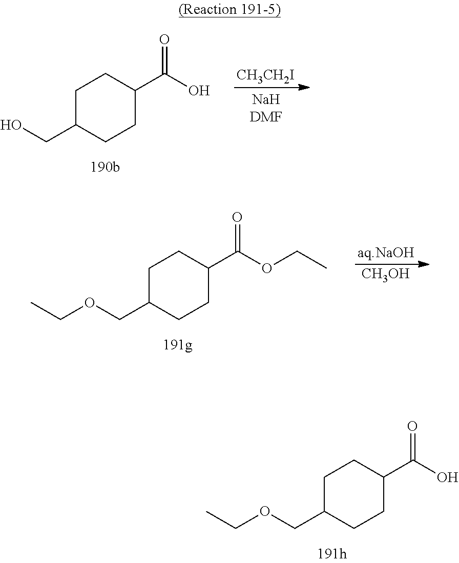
C1C(CO)CCC(C(O)=O)C1.[CH3CH2I].C1C(COCC)CCC(C(OCC)=O)C1.[aq.NaOH].[CH3OH].C1C(COCC)CCC(C(O)=O)C1
